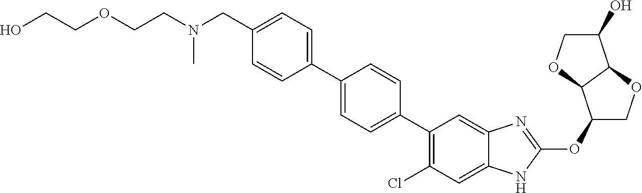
C(C1=CC=C(C2=CC=C(C3=C(Cl)C=C4C(=C3)N=C(OC3COC5C3OCC5O)N4)C=C2)C=C1)N(CCOCCO)C
